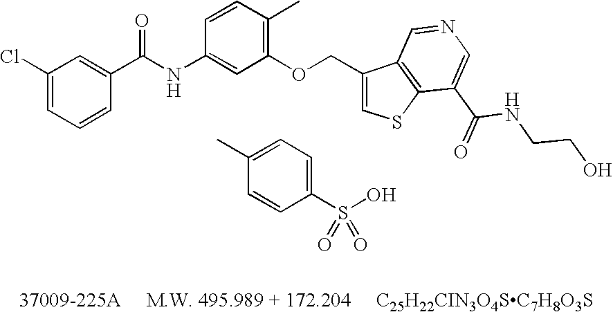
C1(Cl)=CC=CC(C(NC2=CC(OCC3=CSC4=C3C=NC=C4C(=O)NCCO)=C(C)C=C2)=O)=C1.C1(S(O)(=O)=O)=CC=C(C)C=C1
